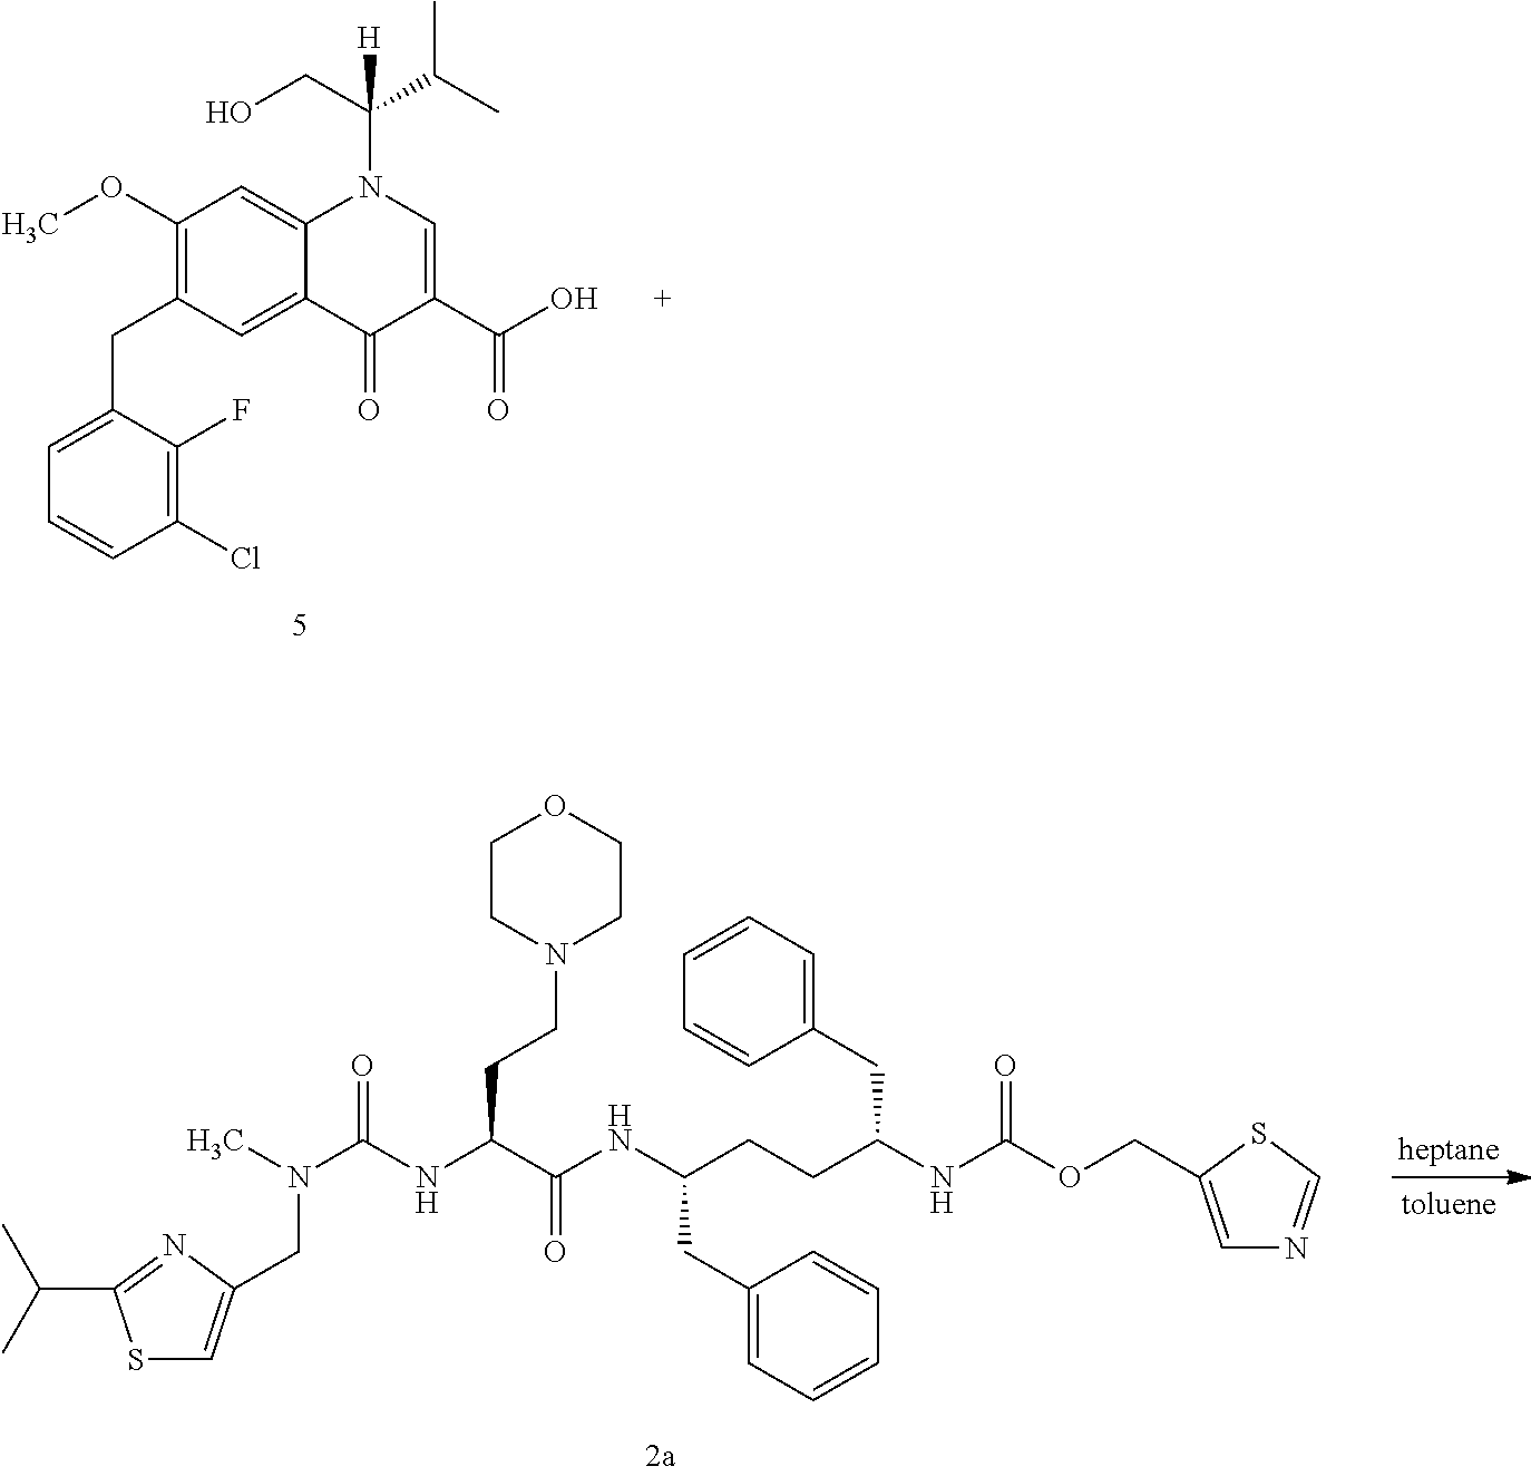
C1CN(CCC(NC(N(C)CC2=CSC(C(C)C)=N2)=O)C(NC(CCC(NC(OCC2=CN=CS2)=O)CC2=CC=CC=C2)CC2=CC=CC=C2)=O)CCO1.C1=C(CC2=C(OC)C=C3C(=C2)C(=O)C(C(O)=O)=CN3C(CO)(C(C)C)[H])C(F)=C(Cl)C=C1
